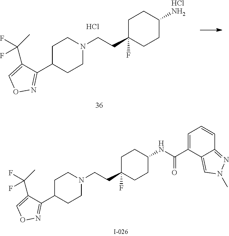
C1C(CCN2CCC(C3=NOC=C3C(C)(F)F)CC2)(F)CCC(NC(C2=CC=CC3=NN(C)C=C23)=O)C1.C1C(CCN2CCC(C3=NOC=C3C(C)(F)F)CC2)(F)CCC(N)C1.Cl.Cl
